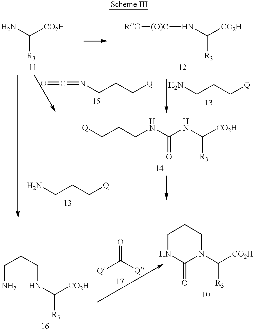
NC([CO2H])[R3].N(C([CO2H])[R3])[(O)C][RO].NCCC[Q].N(CCC[Q])=C=O.[Q]CCCNC(NC([CO2H])[R3])=O.NCCC[Q].C(N)CCNC([R3])[CO2H].[Q]C([Q])=O.C1NC(=O)N(C([CO2H])[R3])CC1
